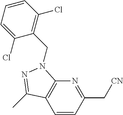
C1=CC(C[CN])=NC2=C1C(C)=NN2CC1=C(Cl)C=CC=C1Cl
